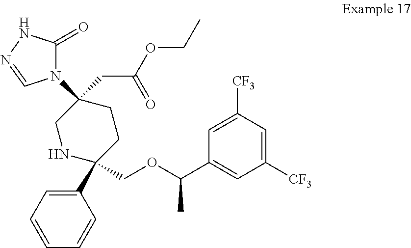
C1(C2(COC(C3=CC([CF3])=CC([CF3])=C3)C)CCC(N3C(=O)NN=C3)(CC(=O)OCC)CN2)=CC=CC=C1
